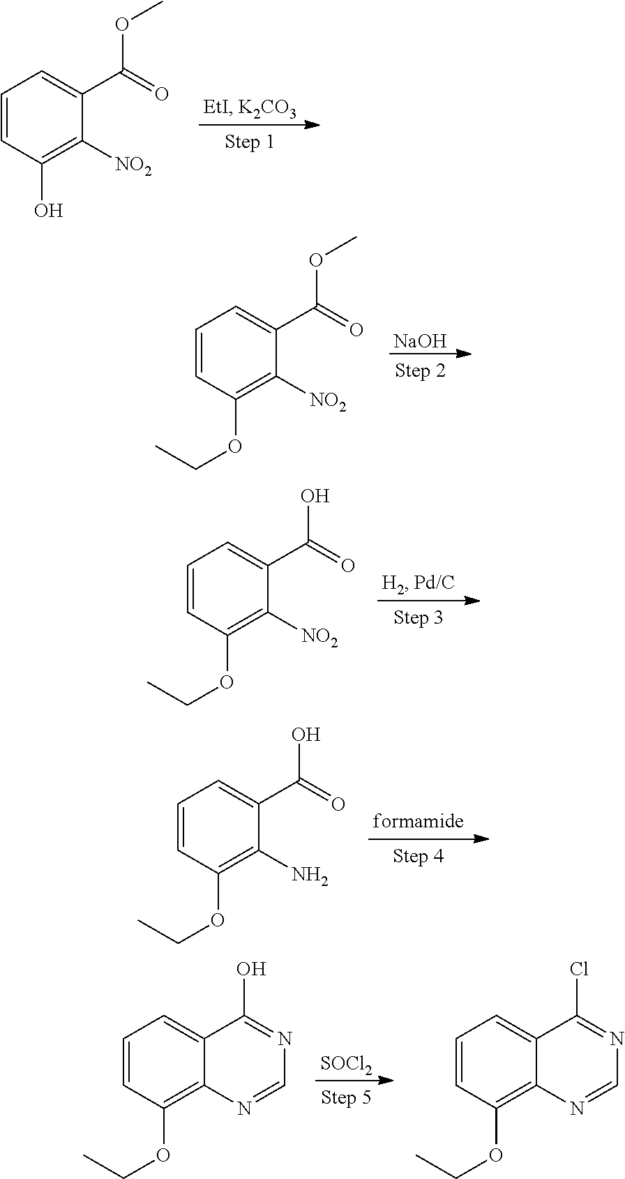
C1=CC(O)=C([NO2])C(C(=O)OC)=C1.[NaOH].C1=CC(OCC)=C([NO2])C(C(=O)OC)=C1.C1=CC(OCC)=C([NO2])C(C(=O)O)=C1.C1=CC(OCC)=C(N)C(C(=O)O)=C1.[SOCl2].C1=CC(OCC)=C2C(=C1)C(O)=NC=N2.C1=CC(OCC)=C2C(=C1)C(Cl)=NC=N2
